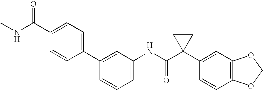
C1(C2=CC=C(C(NC)=O)C=C2)=CC(NC(C2(C3=CC4=C(C=C3)OCO4)CC2)=O)=CC=C1
